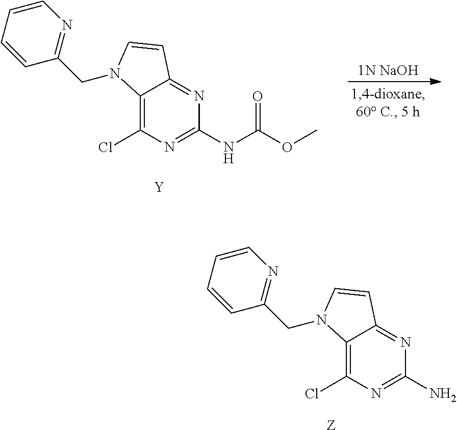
C12=C(Cl)N=C(NC(OC)=O)N=C1C=CN2CC1=NC=CC=C1.[Y].[1N NaOH].C12=C(Cl)N=C(N)N=C1C=CN2CC1=NC=CC=C1.[Z]
